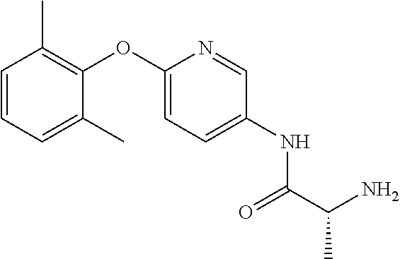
C1=CC=C(C)C(OC2=CC=C(NC(C(N)C)=O)C=N2)=C1C
